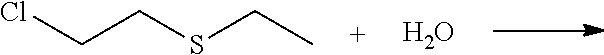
ClCCSCC.O
